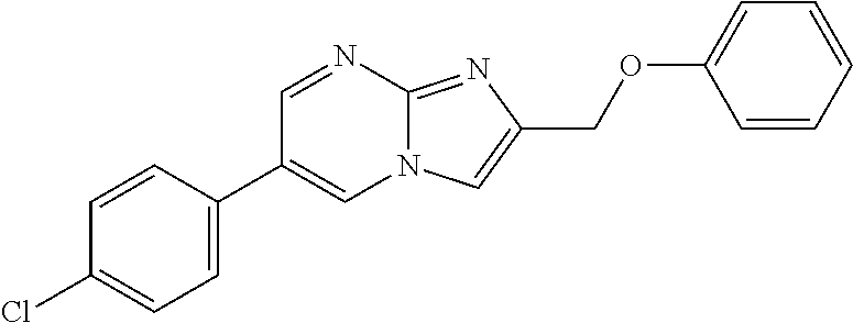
C1=NC2=NC(COC3=CC=CC=C3)=CN2C=C1C1=CC=C(Cl)C=C1
